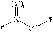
[X](=[(Y)p])([#])[(Z)r][$]
